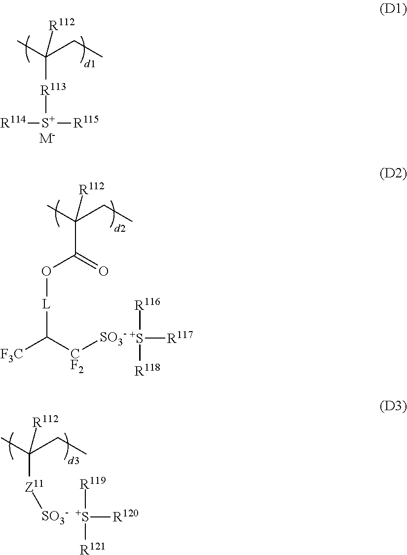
C(CC)(C)([R112])[R113][S+]([R114])[R115].[M-].C(CC)(C)([R112])C(=O)O[L]C([F3C])[CF2][SO3-].[S+]([R117])([R116])[R118].C(CC)(C)([R112])[Z11][SO3-].[S+]([R120])([R119])[R121]
